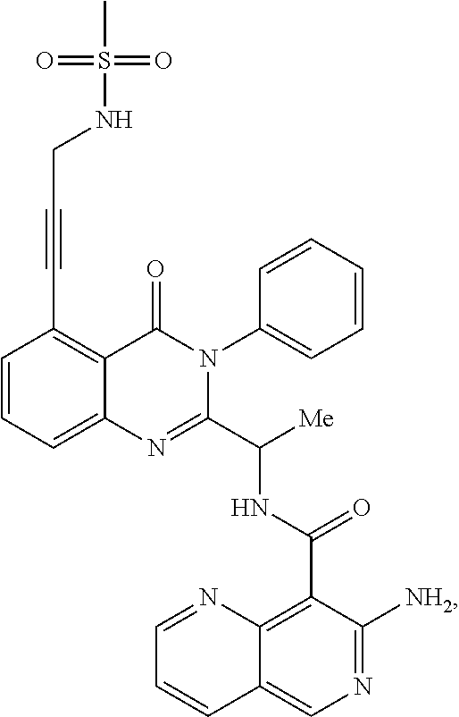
C1=CC=C2C(=C1C#CCNS(=O)(C)=O)C(=O)N(C1=CC=CC=C1)C(C([Me])NC(=O)C1=C3C(=CN=C1[NH2])C=CC=N3)=N2
